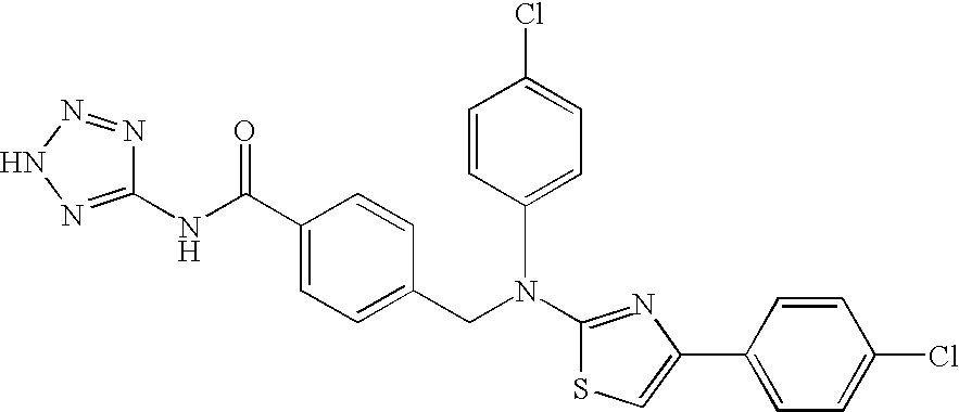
N(C1=NC(C2=CC=C(Cl)C=C2)=CS1)(CC1=CC=C(C(NC2=NNN=N2)=O)C=C1)C1=CC=C(Cl)C=C1
